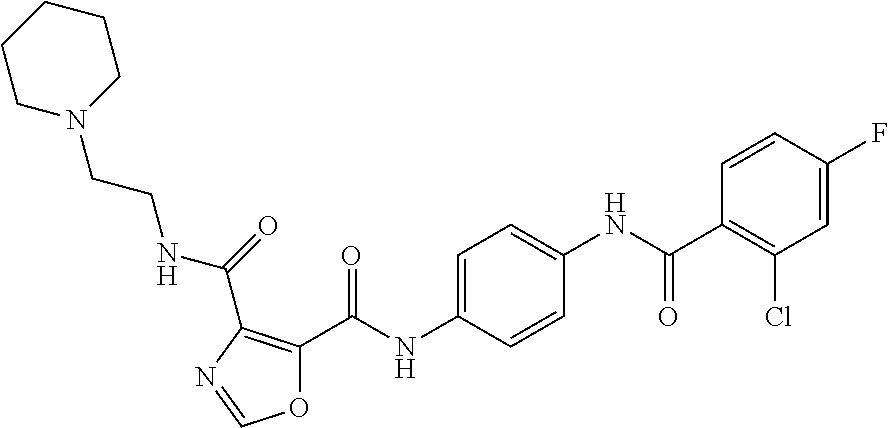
C1=C(NC(C2=C(C(=O)NCCN3CCCCC3)N=CO2)=O)C=CC(NC(C2=C(Cl)C=C(F)C=C2)=O)=C1
